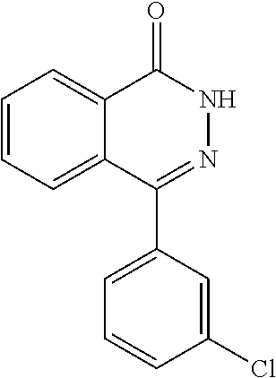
C1=CC=C2C(=C1)C(=O)NN=C2C1=CC=CC(Cl)=C1
